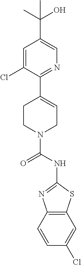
C1=C(Cl)C(C2=CCN(C(NC3=NC4=C(S3)C=C(Cl)C=C4)=O)CC2)=NC=C1C(O)(C)C
